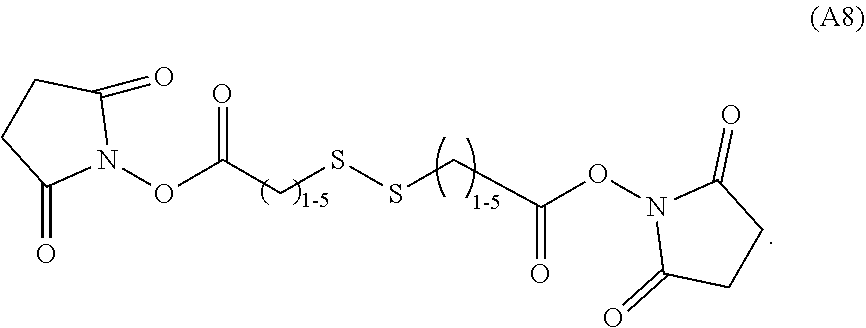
C(CSSCC(=O)ON1C(=O)CCC1=O)(=O)ON1C(=O)CCC1=O
